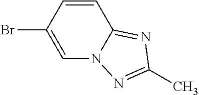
C1=C(Br)C=CC2=NC(C)=NN12
